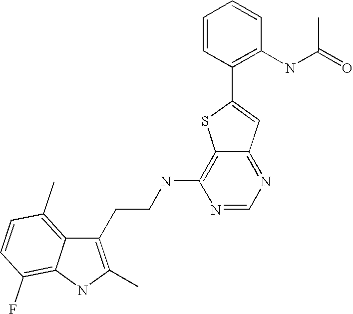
C1(CCNC2=C3C(=NC=N2)C=C(C2=C(NC(=O)C)C=CC=C2)S3)=C(C)NC2=C(F)C=CC(C)=C12
